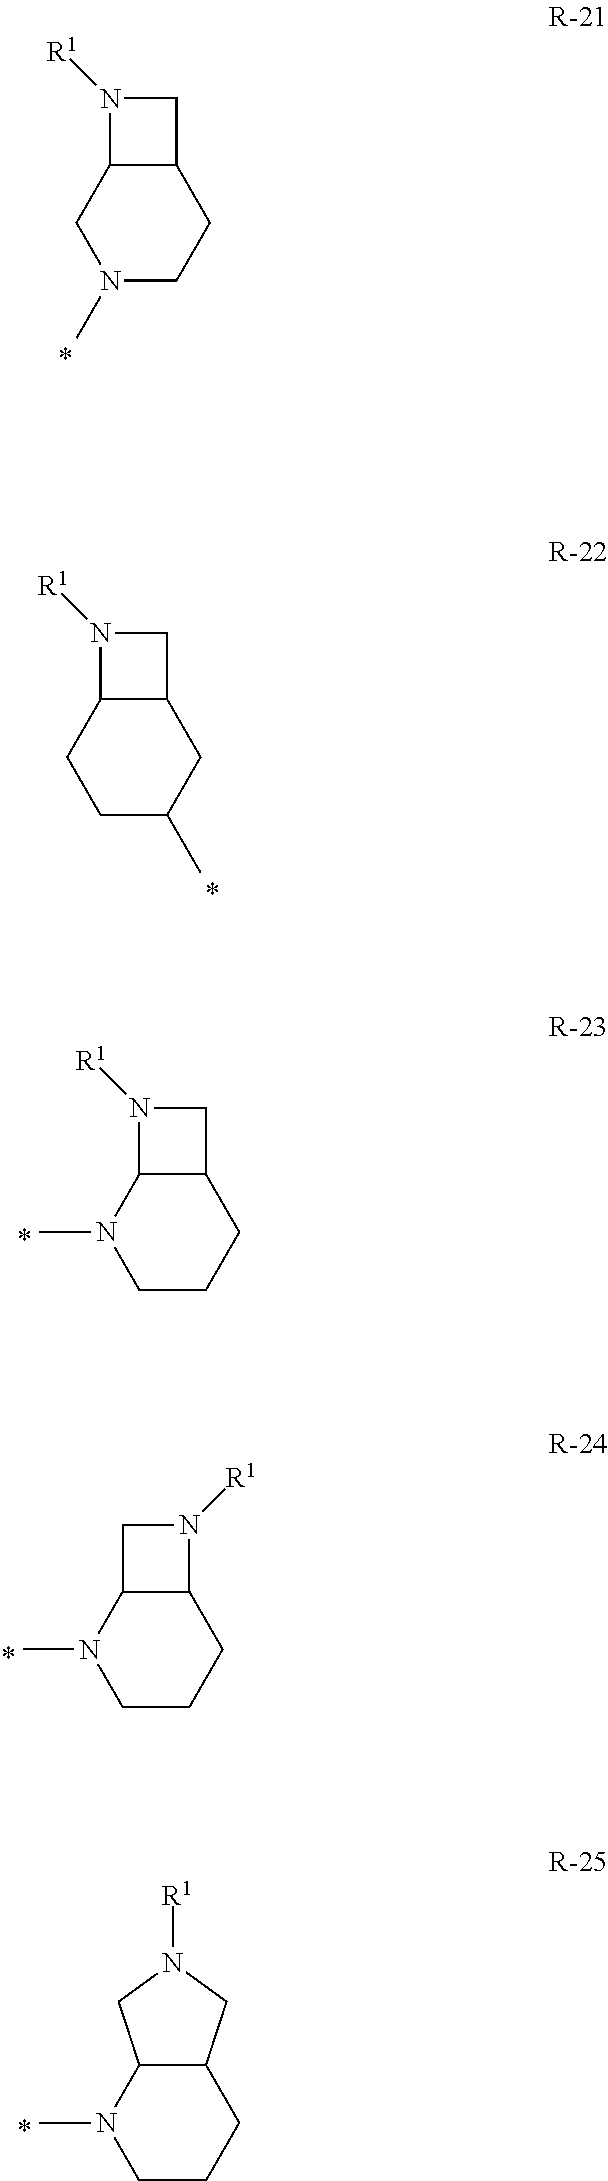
N1([R1])C2C(C1)CCN(C)C2.N1([R1])C2C(C1)CC(C)CC2.N1([R1])C2C(C1)CCCN2C.C1C2C(N1[R1])CCCN2C.C12C(CCCN1C)CN([R1])C2
